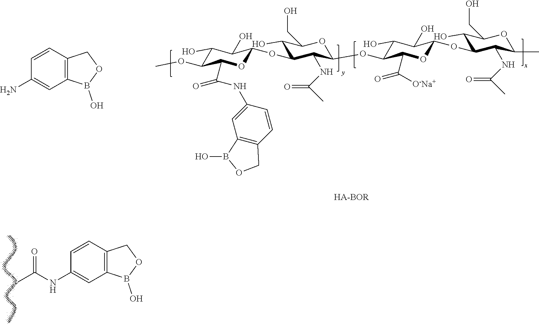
C1(N)=CC2=C(C=C1)COB2O.C1(O)C(OC)C(C(NC2=CC3=C(C=C2)COB3O)=O)OC(OC2C(O)C(CO)OC(OC3C(O)C(O)C(OC4C(O)C(CO)OC(C)C4NC(C)=O)OC3C([O-Na+])=O)C2NC(C)=O)C1O.C1(NC(C)=O)=CC2=C(C=C1)COB2O
